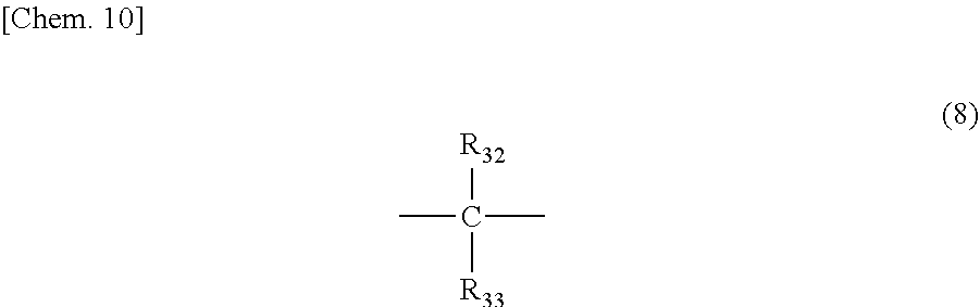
[R32]C(C)(C)[R33]
